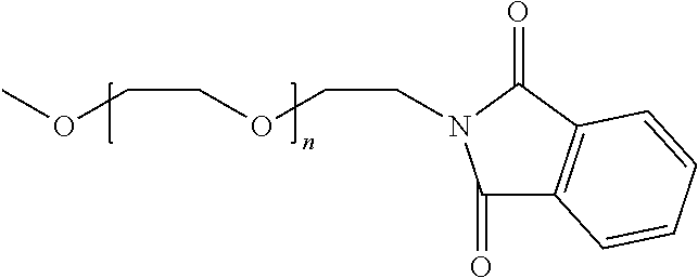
COCCOCCN1C(=O)C2=C(C1=O)C=CC=C2
